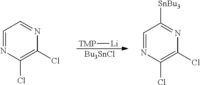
C1=NC(Cl)=C(Cl)N=C1.[TMP][Li].[Bu3SnCl].C1=NC(Cl)=C(Cl)N=C1[SnBu3]
